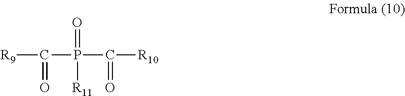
[R9]C(=O)P(C([R10])=O)(=O)[R11]
